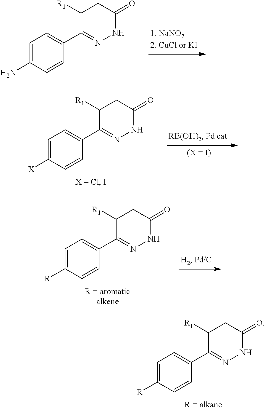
C1=C(N)C=CC(C2=NNC(=O)CC2[R1])=C1.C1=C([X])C=CC(C2=NNC(=O)CC2[R1])=C1.C1=C([R])C=CC(C2=NNC(=O)CC2[R1])=C1.C1=C([R])C=CC(C2=NNC(=O)CC2[R1])=C1
